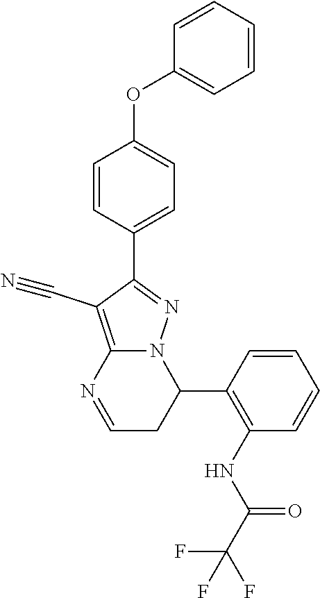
C1=CC=CC=C1OC1=CC=C(C2=NN3C(=C2C#N)N=CCC3C2=C(NC(=O)C(F)(F)F)C=CC=C2)C=C1
